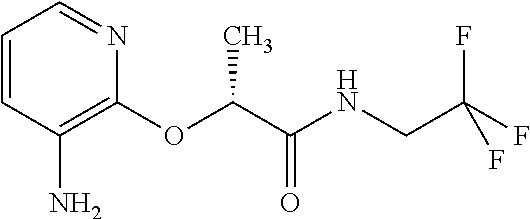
C1=CC(N)=C(OC(C(NCC(F)(F)F)=O)C)N=C1
